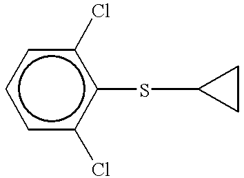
c1(SC2CC2)c(Cl)cccc1Cl
